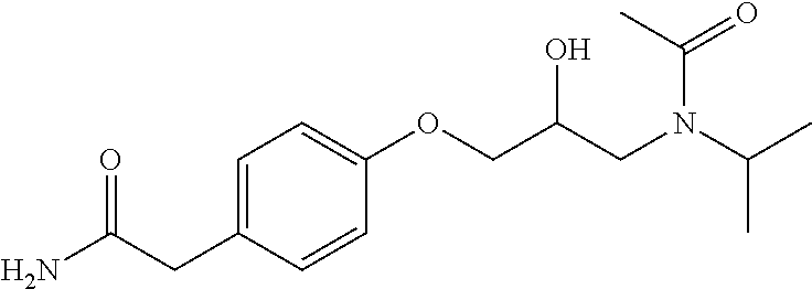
NC(CC1=CC=C(OCC(CN(C(C)C)C(C)=O)O)C=C1)=O
